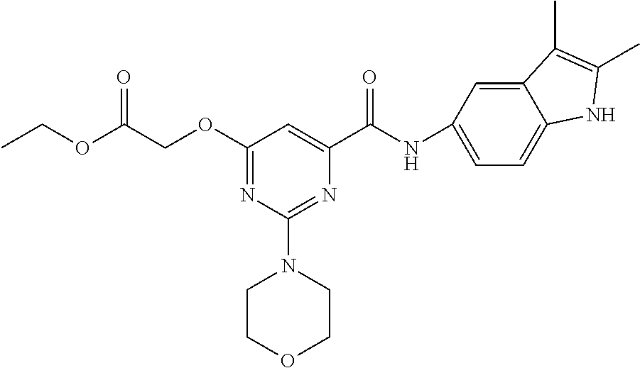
N(C(C1=CC(OCC(OCC)=O)=NC(N2CCOCC2)=N1)=O)C1=CC=C2C(=C1)C(C)=C(C)N2
